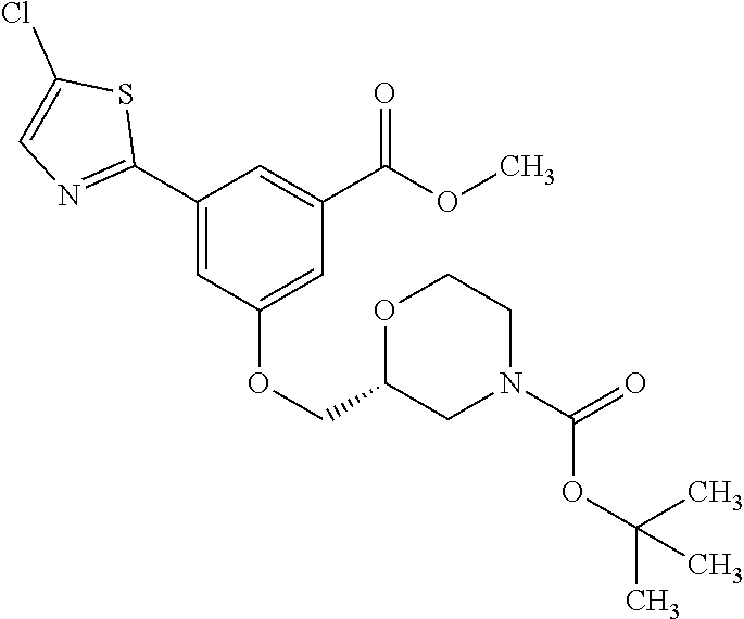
C1(C2=NC=C(Cl)S2)=CC(OCC2CN(C(=O)OC(C)(C)C)CCO2)=CC(C(OC)=O)=C1
